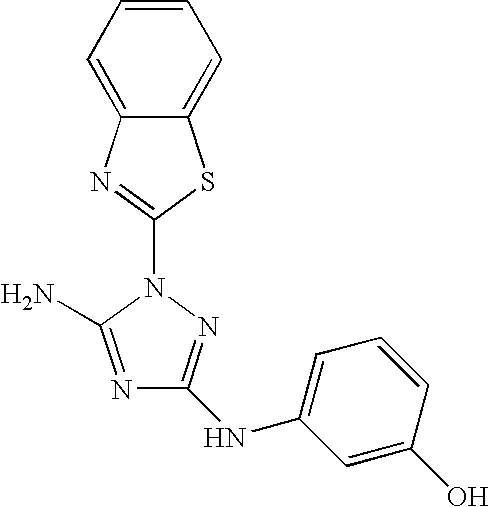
N1=C(N)N(C2=NC3=CC=CC=C3S2)N=C1NC1=CC=CC(O)=C1
